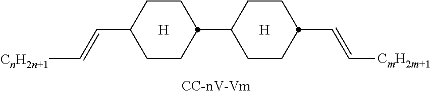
[CC-nV-Vm].C(=C[CnH2n+1])C1CCC(C2CCC(C=C[CmH2m+1])CC2)CC1.[H].[H]
